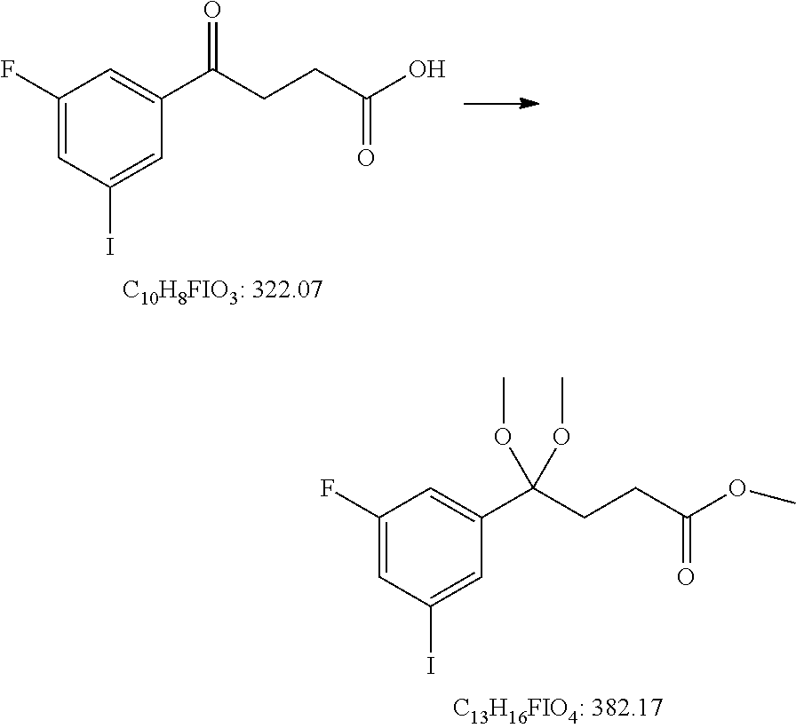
C1(F)=CC(I)=CC(C(CCC(OC)=O)(OC)OC)=C1.C1(F)=CC(I)=CC(C(CCC(O)=O)=O)=C1
